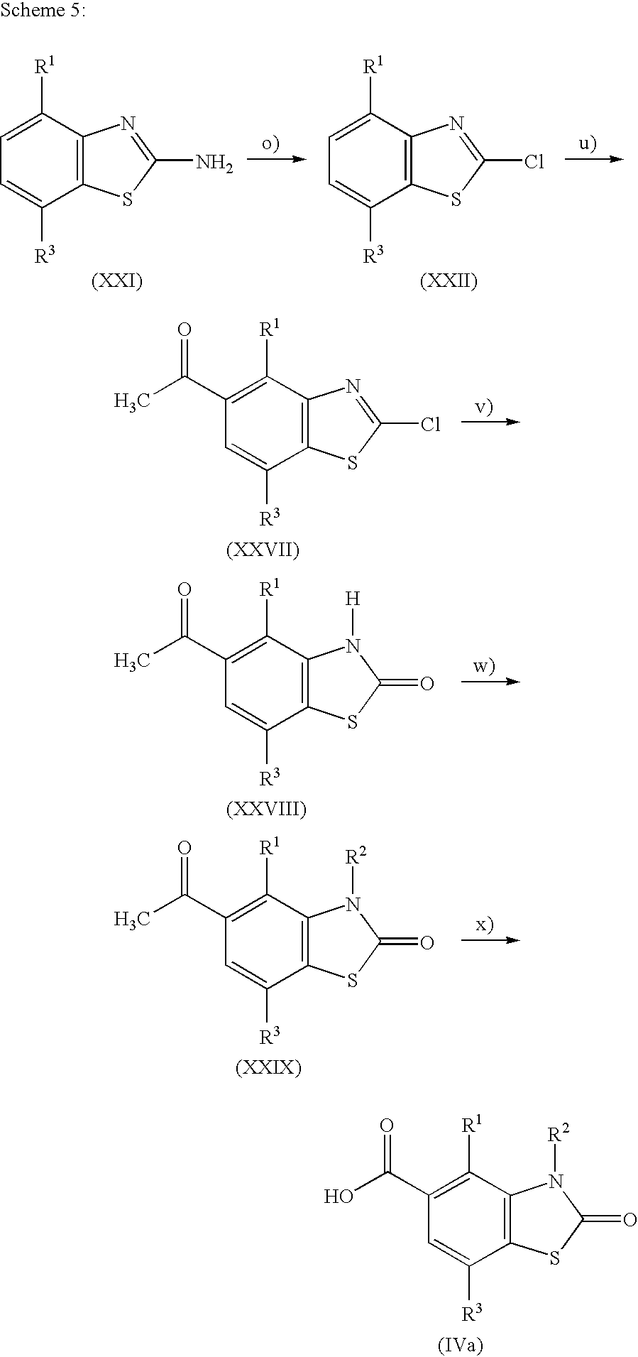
C12=C(C([R1])=CC=C1[R3])N=C(N)S2.C12=C(C([R1])=CC=C1[R3])N=C(Cl)S2.C12=C(C([R1])=C(C(C)=O)C=C1[R3])N=C(Cl)S2.C12=C(C([R1])=C(C(C)=O)C=C1[R3])N([H])C(=O)S2.C12=C(C([R1])=C(C(C)=O)C=C1[R3])N([R2])C(=O)S2.C12=C(C([R1])=C(C(O)=O)C=C1[R3])N([R2])C(=O)S2
